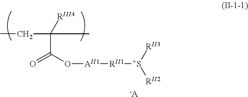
C(C([RIII4])(C)C(O[AII1][RII1][S+]([RII2])[RII3])=O)C.[-A]
